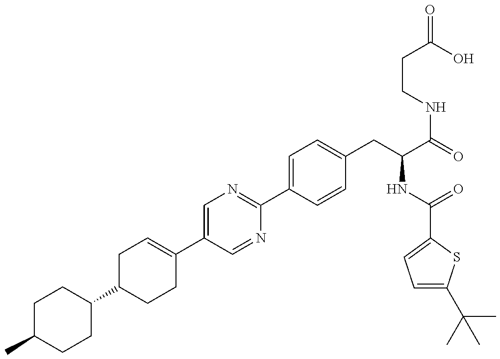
CC1CCC(C2CCC(C3=CN=C(C4=CC=C(CC(NC(=O)C5=CC=C(C(C)(C)C)S5)C(=O)NCCC(O)=O)C=C4)N=C3)=CC2)CC1
